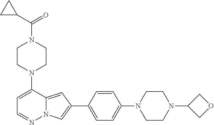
N1(C2=CC=NN3C2=CC(C2=CC=C(N4CCN(C5COC5)CC4)C=C2)=C3)CCN(C(C2CC2)=O)CC1
